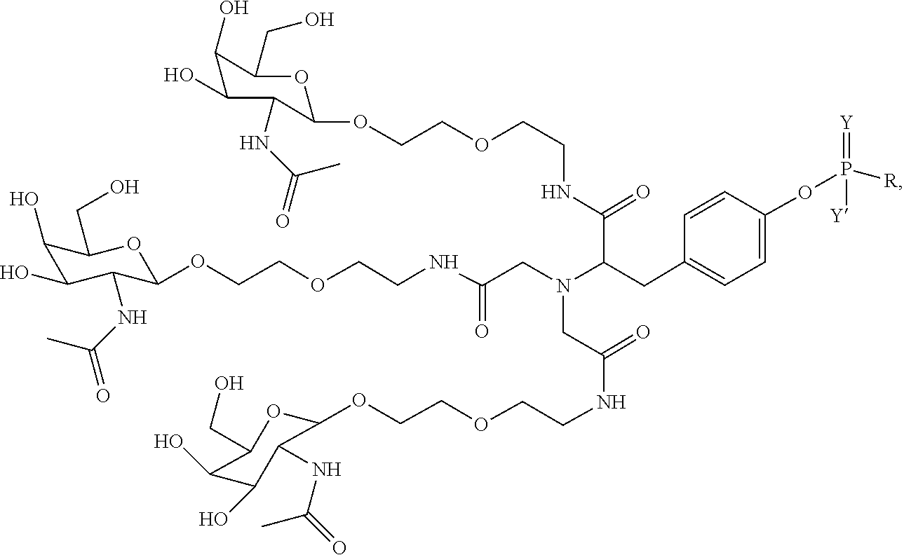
C(COC1OC(CO)C(O)C(O)C1NC(=O)C)OCCNC(C(CC1=CC=C(OP([R])([Y])=[Y])C=C1)N(CC(NCCOCCOC1C(NC(=O)C)C(O)C(O)C(CO)O1)=O)CC(=O)NCCOCCOC1OC(CO)C(O)C(O)C1NC(=O)C)=O
